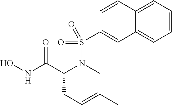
N(C(C1N(S(C2=CC3=CC=CC=C3C=C2)(=O)=O)CC(C)=CC1)=O)O
